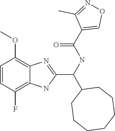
C(C1=NC2=C(OC)C=CC(F)=C2N1)(C1CCCCCCC1)NC(=O)C1=CON=C1C
